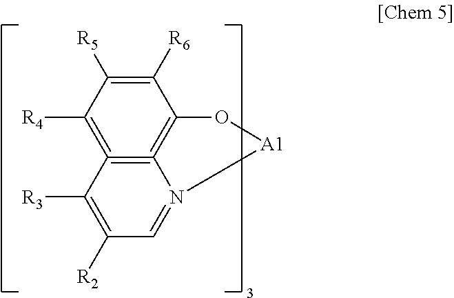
C12=C3=C(C([R6])=C([R5])C=1[R4])O[A1]N3=CC([R2])=C2[R3]
